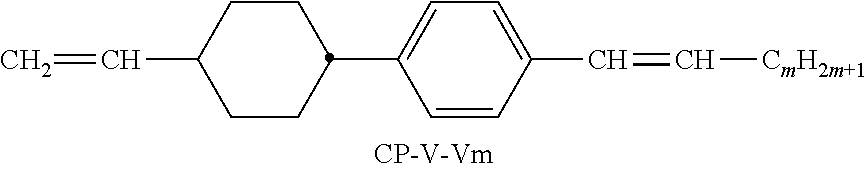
C=CC1CCC(C2=CC=C(C=C[CmH2m+1])C=C2)CC1
